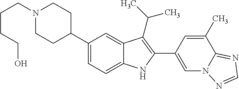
C1(C2CCN(CCCCO)CC2)=CC=C2C(=C1)C(C(C)C)=C(C1=CN3C(=NC=N3)C(C)=C1)N2
